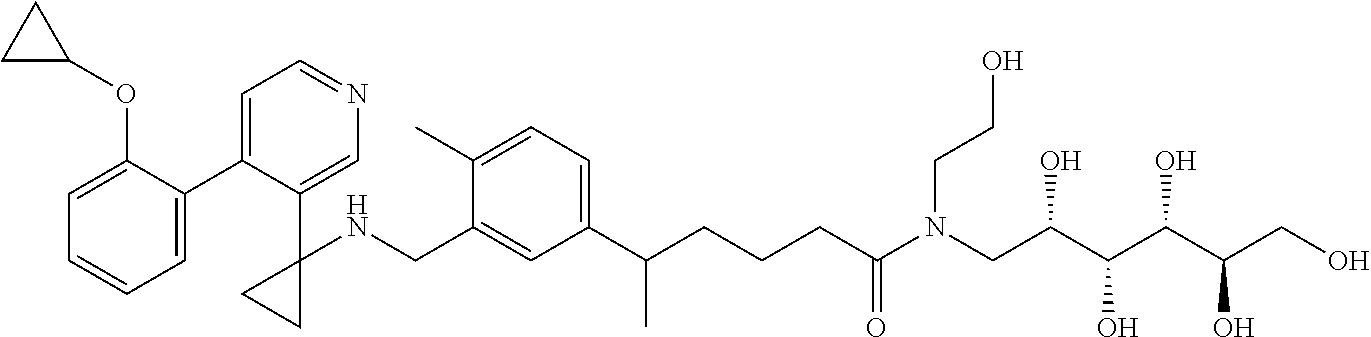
C1(C2=CC=NC=C2C2(NCC3=CC(C(CCCC(N(CC(C(C(C(CO)O)O)O)O)CCO)=O)C)=CC=C3C)CC2)=CC=CC=C1OC1CC1
